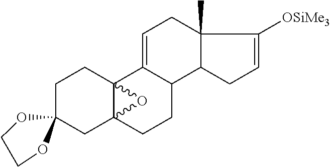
C1C2(CC34C(C1)(C1=CCC5(C)C(C1CC3)CC=C5[OSiMe3])O4)OCCO2
